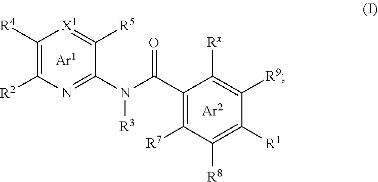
C1([R4])=C([R2])N=C(N(C(C2=C([R7])C([R8])=C([R1])C([R9])=C2[Rx])=O)[R3])C([R5])=[X1]1
